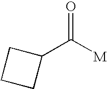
C1(C([M])=O)CCC1
